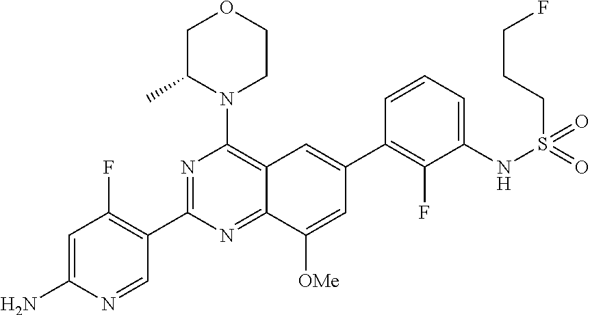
C1=C(N)N=CC(C2=NC(N3CCOCC3C)=C3C(=N2)C([OMe])=CC(C2=C(F)C(NS(=O)(=O)CCCF)=CC=C2)=C3)=C1F
